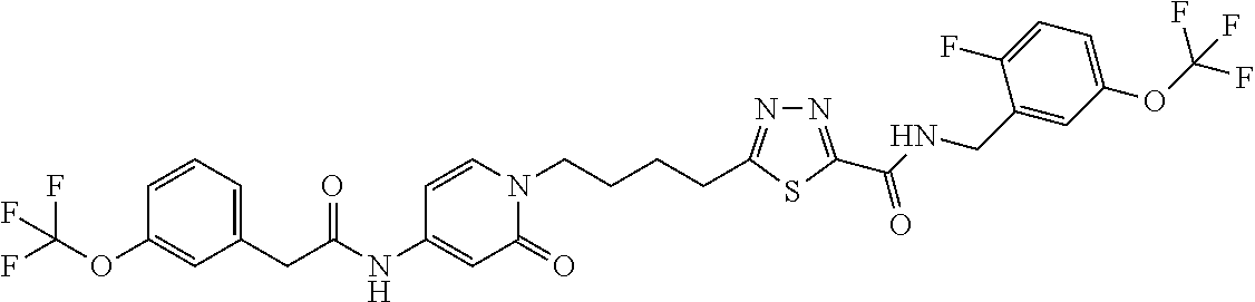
C1(NC(CC2=CC=CC(OC(F)(F)F)=C2)=O)=CC(=O)N(CCCCC2=NN=C(C(NCC3=CC(OC(F)(F)F)=CC=C3F)=O)S2)C=C1
